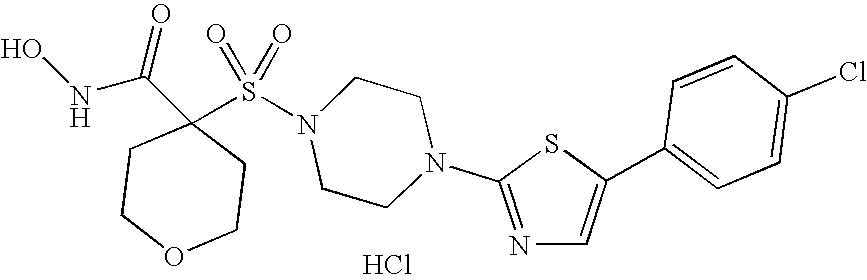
ONC(C1(S(N2CCN(C3=NC=C(C4=CC=C(Cl)C=C4)S3)CC2)(=O)=O)CCOCC1)=O.Cl
